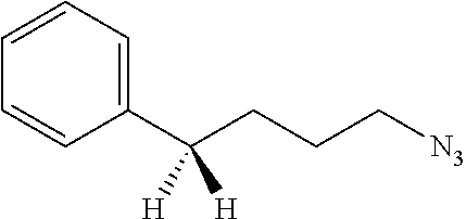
C1(C(CCC[N3])([H])[H])=CC=CC=C1
